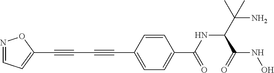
N1=CC=C(C#CC#CC2=CC=C(C(NC(C(N)(C)C)C(=O)NO)=O)C=C2)O1
